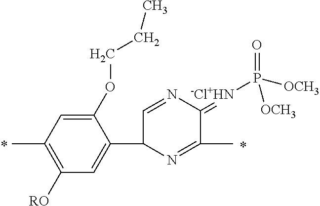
C1(OCCC)=CC(C)=C([RO])C=C1C1N=C(C)C(=[-Cl+HN]P([OCH3])(=O)[OCH3])N=C1
